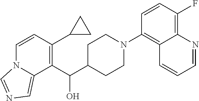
C1=CN2C(=CN=C2)C(C(C2CCN(C3=C4C(=C(F)C=C3)N=CC=C4)CC2)O)=C1C1CC1
